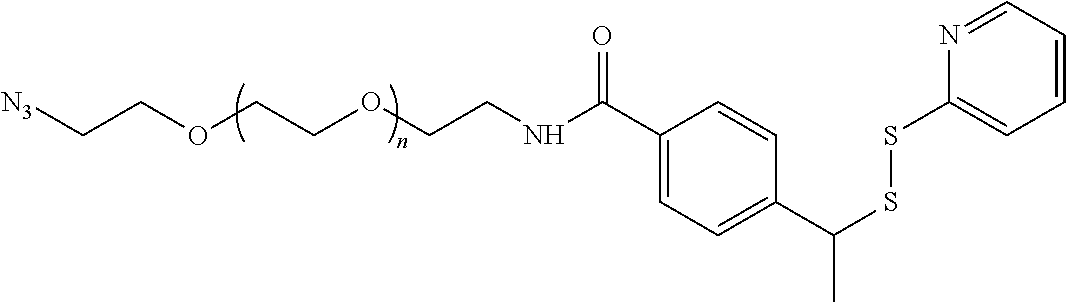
[N3]CCOCCOCCNC(C1=CC=C(C(C)SSC2=CC=CC=N2)C=C1)=O
